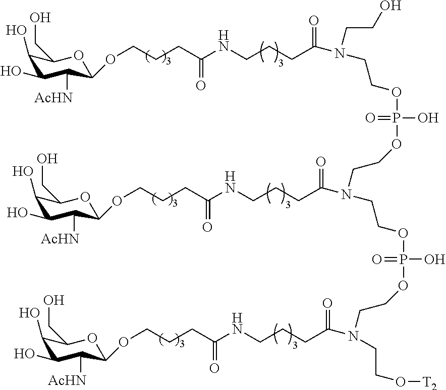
C1(O)C(O)C([AcHN])C(OCCCC(NCCCC(N(CCOP(OCCN(C(CCCNC(CCCOC2C([AcHN])C(O)C(O)C(CO)O2)=O)=O)CCO)(=O)O)CCOP(=O)(O)OCCN(C(CCCNC(CCCOC2C([AcHN])C(O)C(O)C(CO)O2)=O)=O)CCO[T2])=O)=O)OC1CO
